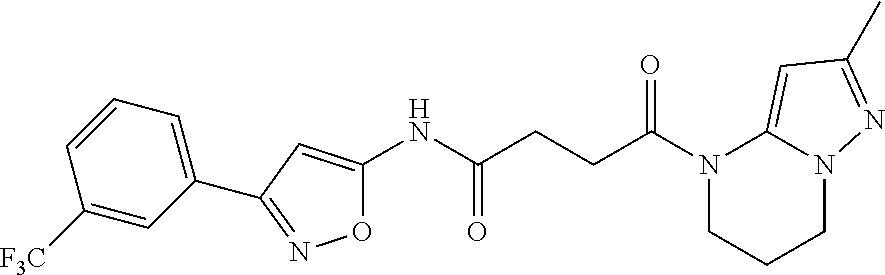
O1C(NC(CCC(N2CCCN3C2=CC(C)=N3)=O)=O)=CC(C2=CC=CC([F3C])=C2)=N1
